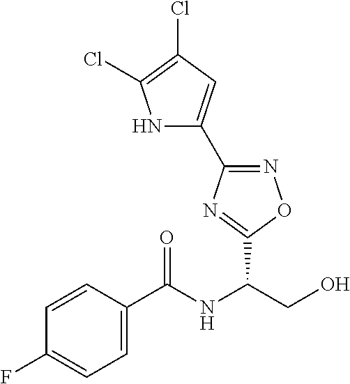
C1(C(NC(CO)C2=NC(C3=CC(Cl)=C(Cl)N3)=NO2)=O)=CC=C(F)C=C1
